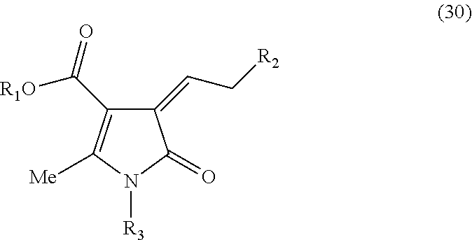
C1(=CC[R2])C(C([R1O])=O)=C([Me])N([R3])C1=O
